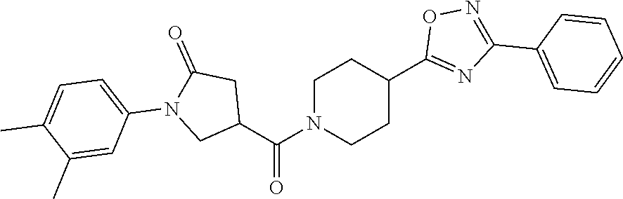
C1N(C(C2CC(=O)N(C3=CC=C(C)C(C)=C3)C2)=O)CCC(C2=NC(C3=CC=CC=C3)=NO2)C1
